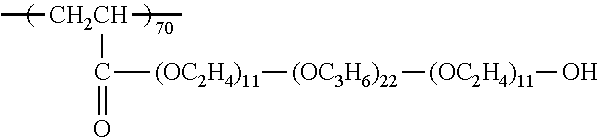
C[CH2CH](C)C(=O)[(OC2H4)11][(OC3H6)22][(OC2H4)11]O
